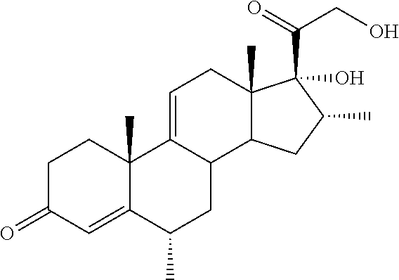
C1C(=O)C=C2C(C)(C1)C1=CCC3(C)C(C1CC2C)CC(C)C3(C(=O)CO)O
